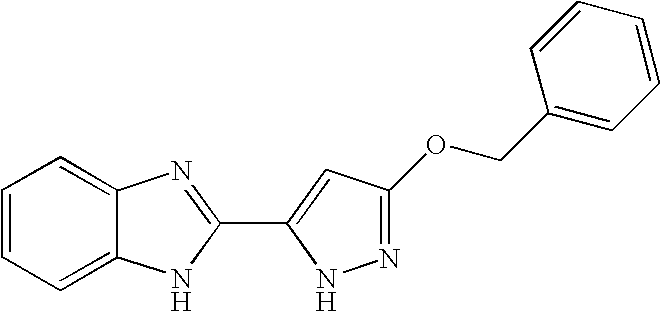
C1=CC=C2C(=C1)N=C(C1=CC(OCC3=CC=CC=C3)=NN1)N2
